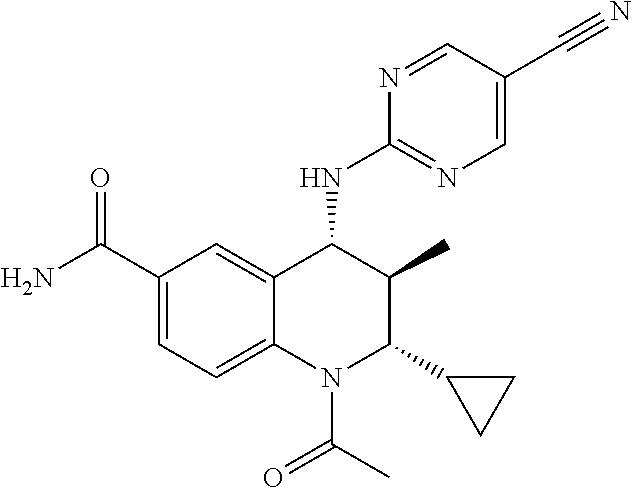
C12=CC(C(N)=O)=CC=C1N(C(C)=O)C(C1CC1)C(C)C2NC1=NC=C(C#N)C=N1
